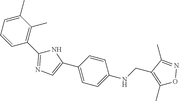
C1(C)=CC=CC(C2=NC=C(C3=CC=C(NCC4=C(C)ON=C4C)C=C3)N2)=C1C
